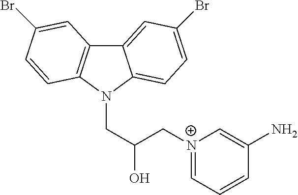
C12=CC(Br)=CC=C1N(CC(O)C[N+]1=CC=CC(N)=C1)C1=C2C=C(Br)C=C1
